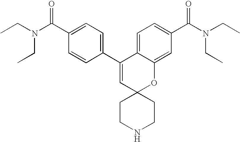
CCN(C(C1=CC=C(C2=CC3(OC4=CC(C(N(CC)CC)=O)=CC=C24)CCNCC3)C=C1)=O)CC
